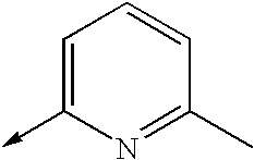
C1=C(->C)N=C(C)C=C1
